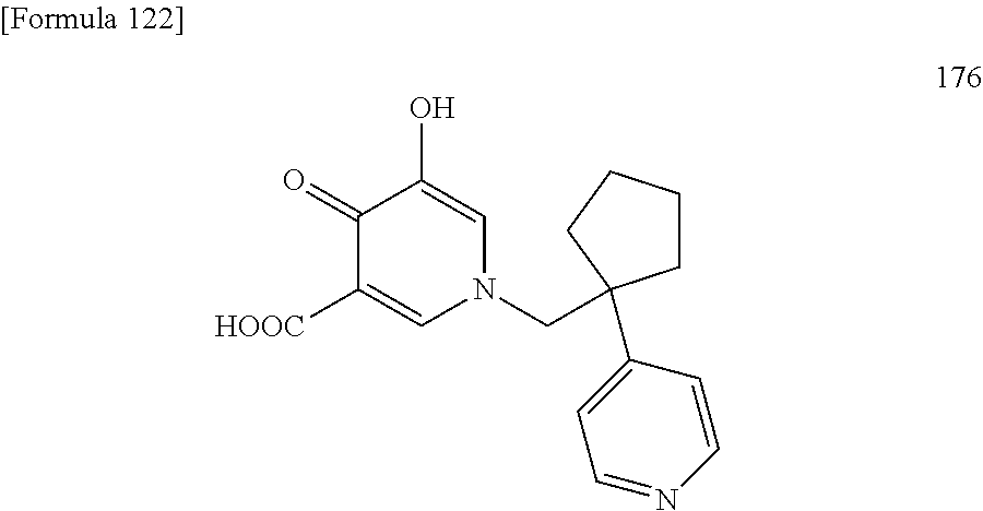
C1(=O)C([HOOC])=CN(CC2(C3=CC=NC=C3)CCCC2)C=C1O
